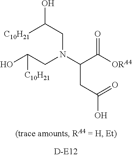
C(N(C(C(=O)[ORA4])CC(O)=O)CC(O)[C10H21])C([C10H21])O
